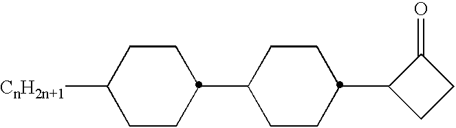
C1(C2CCC(C3CCC3=O)CC2)CCC([CnH2n+1])CC1
